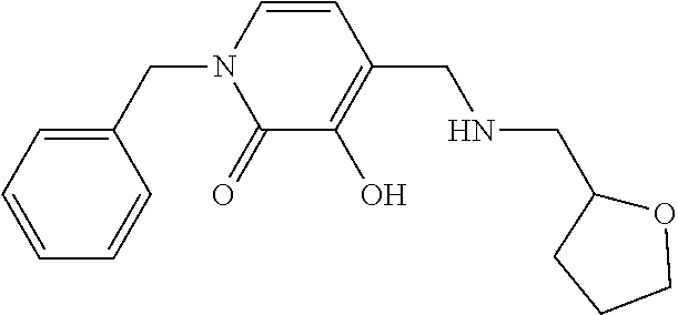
C1=CC=CC(CN2C(=O)C(O)=C(CNCC3CCCO3)C=C2)=C1
